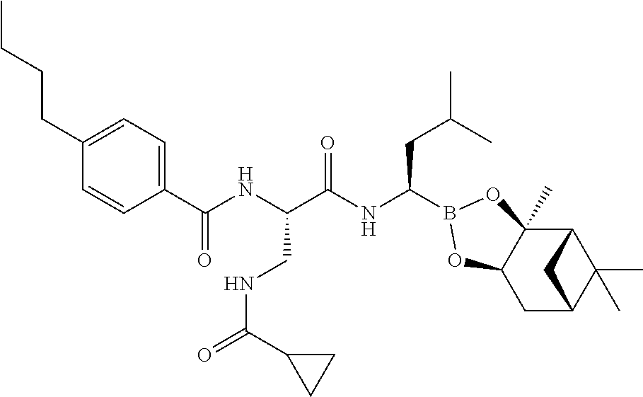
C(C1=CC=C(C(NC(C(NC(CC(C)C)B2OC3(C)C4C(C)(C)C(CC3O2)C4)=O)CNC(=O)C2CC2)=O)C=C1)CCC
